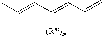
C(=CC(=CC=C)[(Rm)m])C
